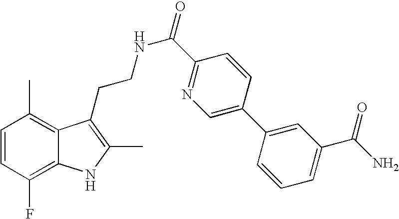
C1=CC(F)=C2C(=C1C)C(CCNC(=O)C1=NC=C(C3=CC(C(N)=O)=CC=C3)C=C1)=C(C)N2
